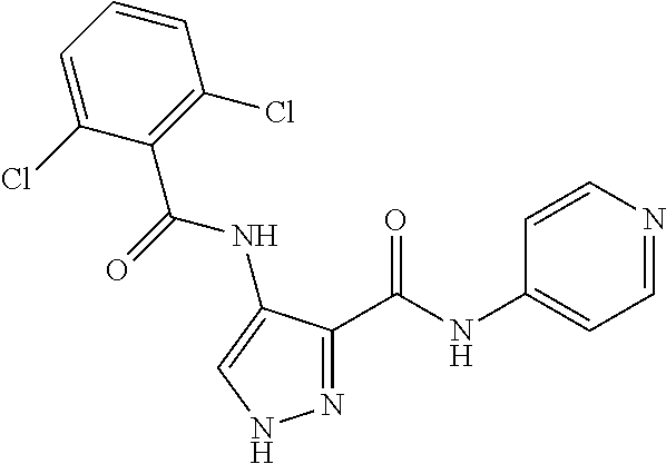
N1=C(C(NC2=CC=NC=C2)=O)C(NC(C2=C(Cl)C=CC=C2Cl)=O)=CN1
